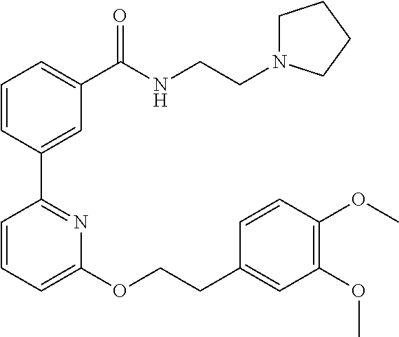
C1=CC(C2=NC(OCCC3=CC(OC)=C(OC)C=C3)=CC=C2)=CC(C(NCCN2CCCC2)=O)=C1
